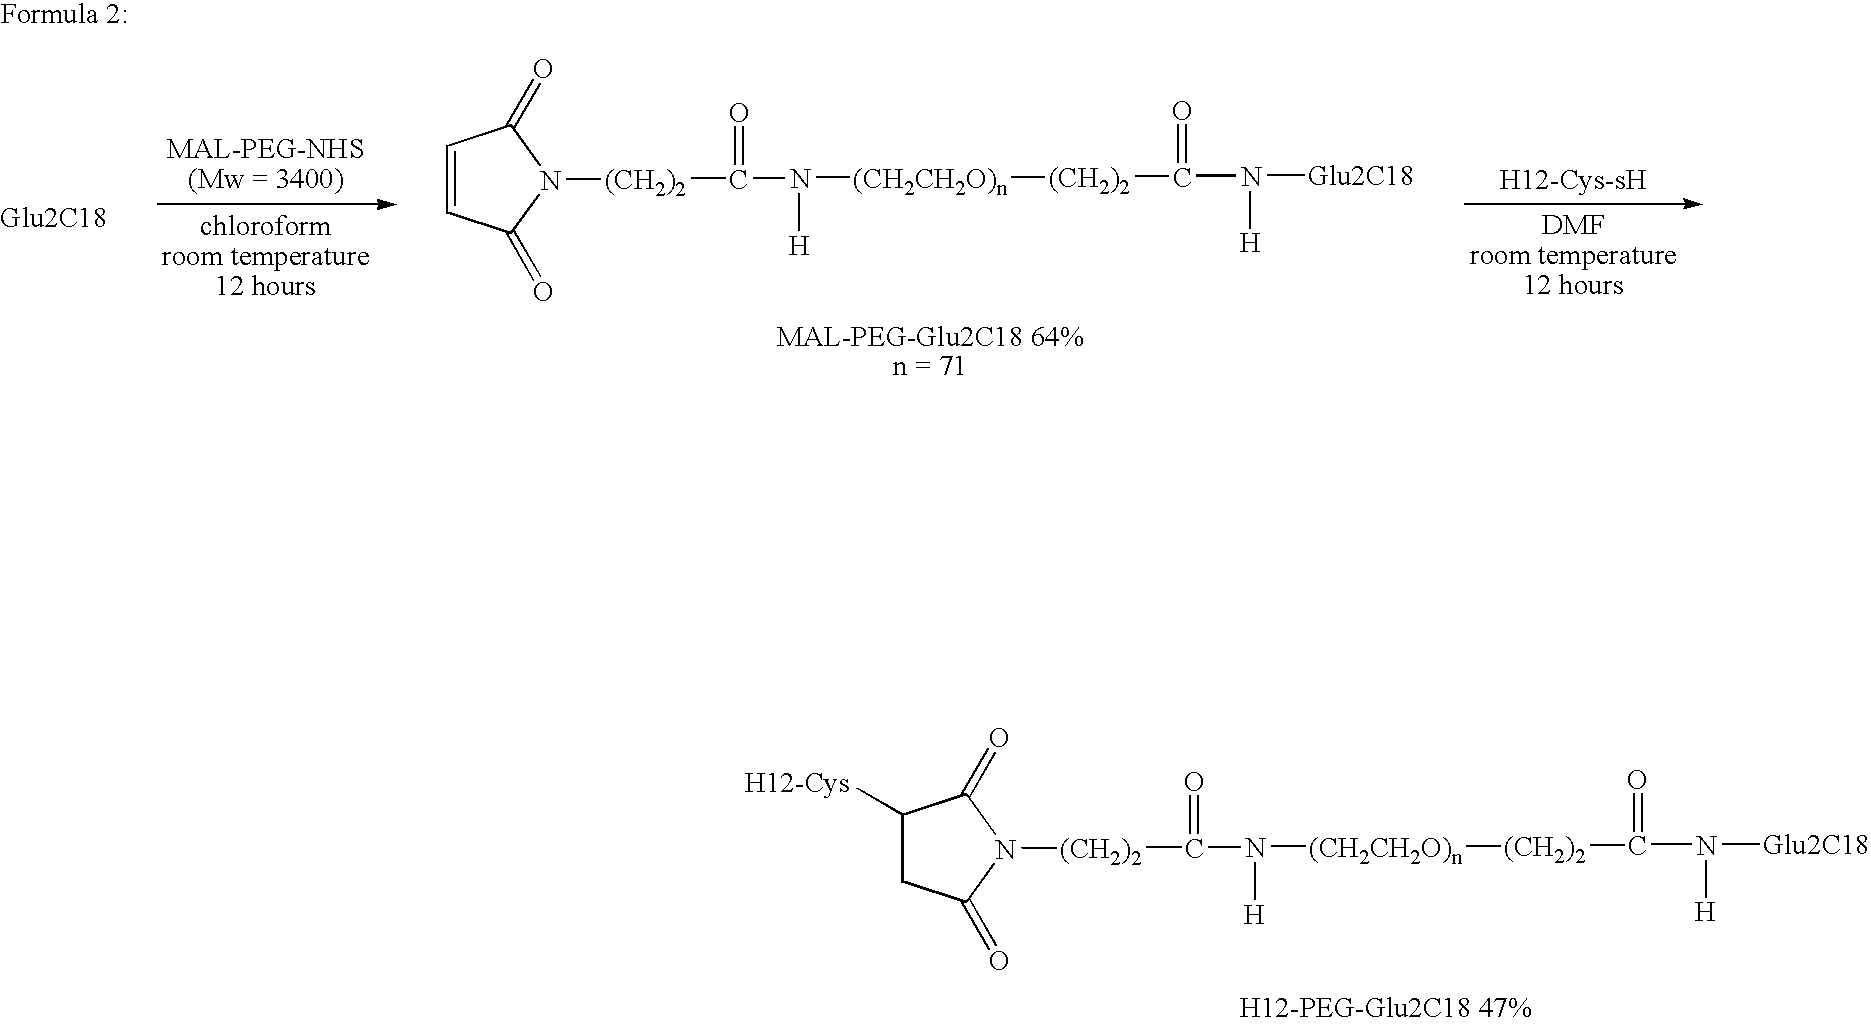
C1([H12-Cys])CC(=O)N([(CH2)2]C(N([(CH2CH2O)n][(CH2)2]C(N([Glu2C18])[H])=O)[H])=O)C1=O.C1=CC(=O)N([(CH2)2]C(N([(CH2CH2O)n][(CH2)2]C(N([Glu2C18])[H])=O)[H])=O)C1=O
